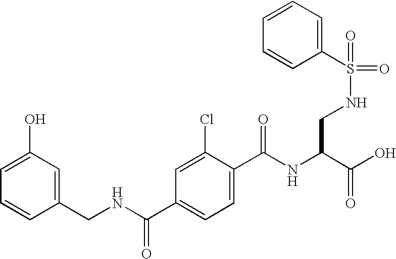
C1(O)=CC=CC(CNC(C2=CC=C(C(NC(C(O)=O)CNS(C3=CC=CC=C3)(=O)=O)=O)C(Cl)=C2)=O)=C1
